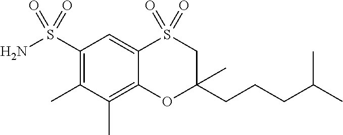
C1(S(N)(=O)=O)=C(C)C(C)=C2C(=C1)S(=O)(=O)CC(CCCC(C)C)(C)O2
